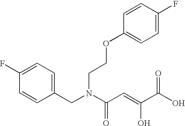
C1(CN(C(C=C(O)C(O)=O)=O)CCOC2=CC=C(F)C=C2)=CC=C(F)C=C1
